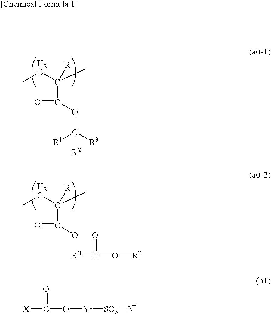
CCC(C)([R])C(OC([R3])([R1])[R2])=O.CCC(C)([R])C(O[R8]C(O[R7])=O)=O.[X]C(O[Y1][SO3-])=O
